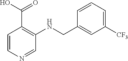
C1=CN=CC(NCC2=CC([CF3])=CC=C2)=C1C(O)=O
